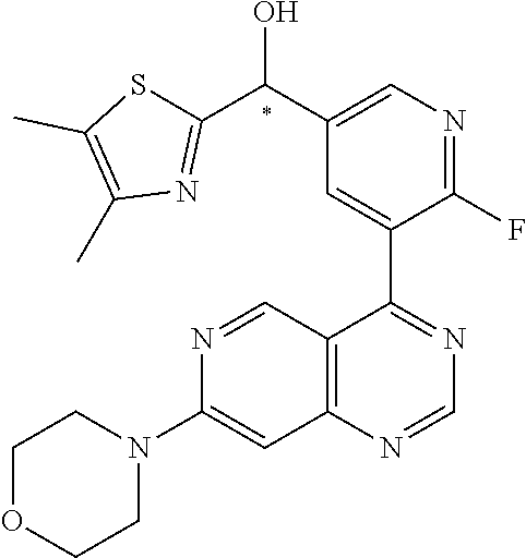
C12=C(C(C3=CC(C(O)C4=NC(C)=C(C)S4)=CN=C3F)=NC=N1)C=NC(N1CCOCC1)=C2
